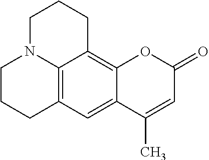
C12=C3C=C4C(=C1CCCN2CCC3)OC(=O)C=C4C
